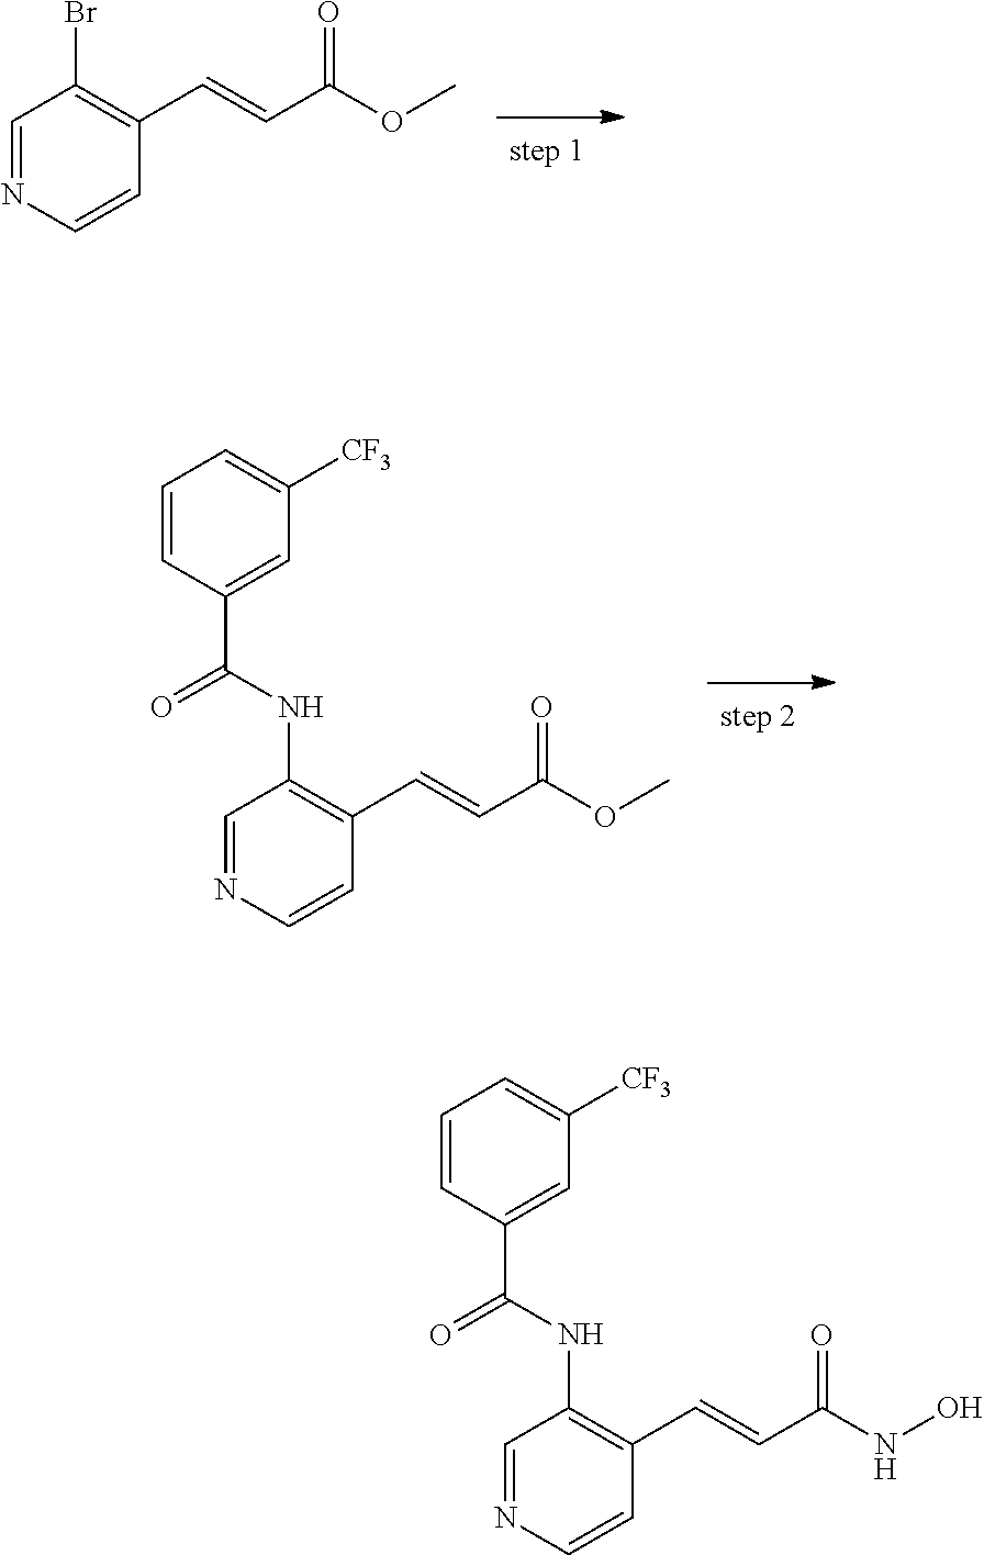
C1(C=CC(OC)=O)=C(Br)C=NC=C1.C1(C=CC(OC)=O)=C(NC(C2=CC([CF3])=CC=C2)=O)C=NC=C1.C1(C=CC(NO)=O)=C(NC(C2=CC([CF3])=CC=C2)=O)C=NC=C1
